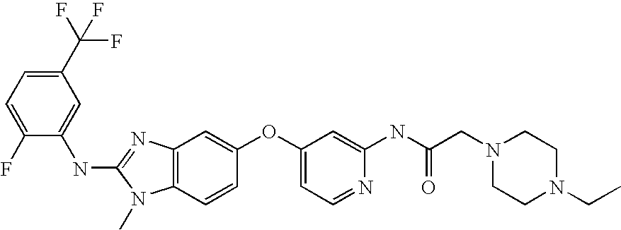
C1(C(F)(F)F)=CC=C(F)C(NC2=NC3=C(N2C)C=CC(OC2=CC=NC(NC(CN4CCN(CC)CC4)=O)=C2)=C3)=C1
